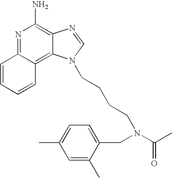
N1=C2C(=C3C(=C1N)N=CN3CCCCN(C(C)=O)CC1=CC=C(C)C=C1C)C=CC=C2
